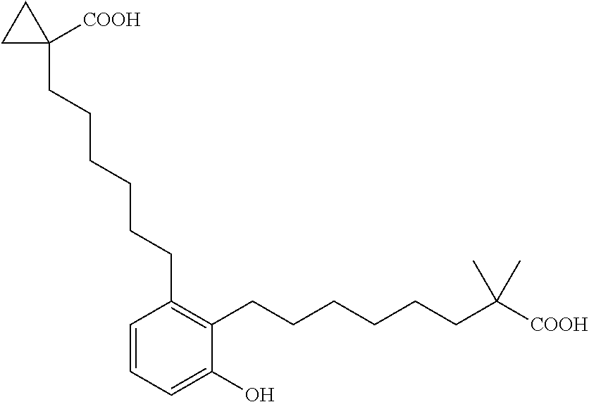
C1=CC=C(O)C(CCCCCCC([COOH])(C)C)=C1CCCCCCC1([COOH])CC1
